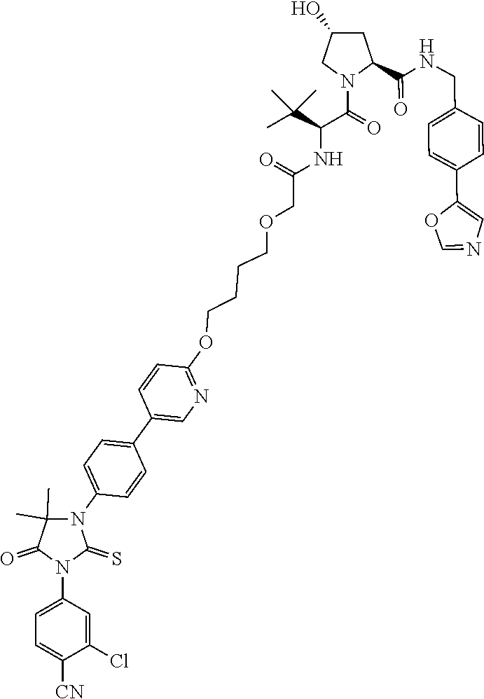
C1=C(N2C(=S)N(C3=CC=C(C4=CN=C(OCCCCOCC(NC(C(=O)N5CC(O)CC5C(=O)NCC5=CC=C(C6=CN=CO6)C=C5)C(C)(C)C)=O)C=C4)C=C3)C(C)(C)C2=O)C=C(Cl)C([CN])=C1
